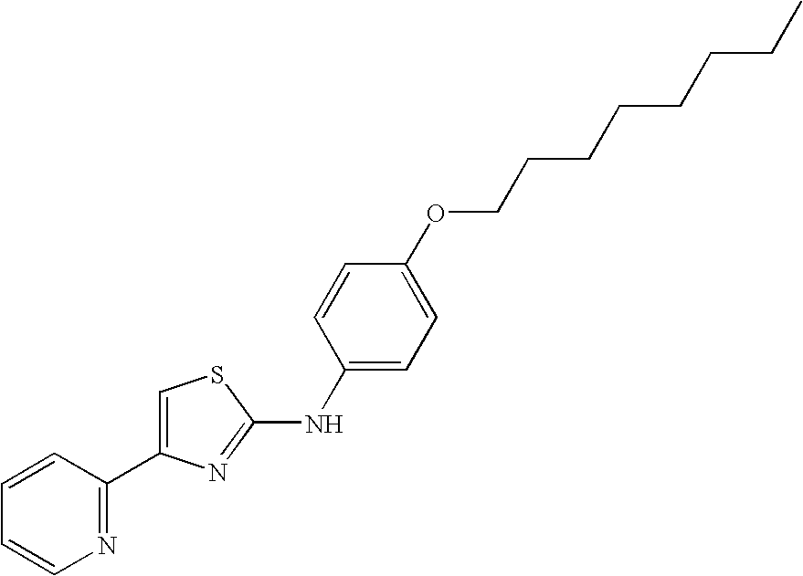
C1=CC(C2=CSC(NC3=CC=C(OCCCCCCCC)C=C3)=N2)=NC=C1
